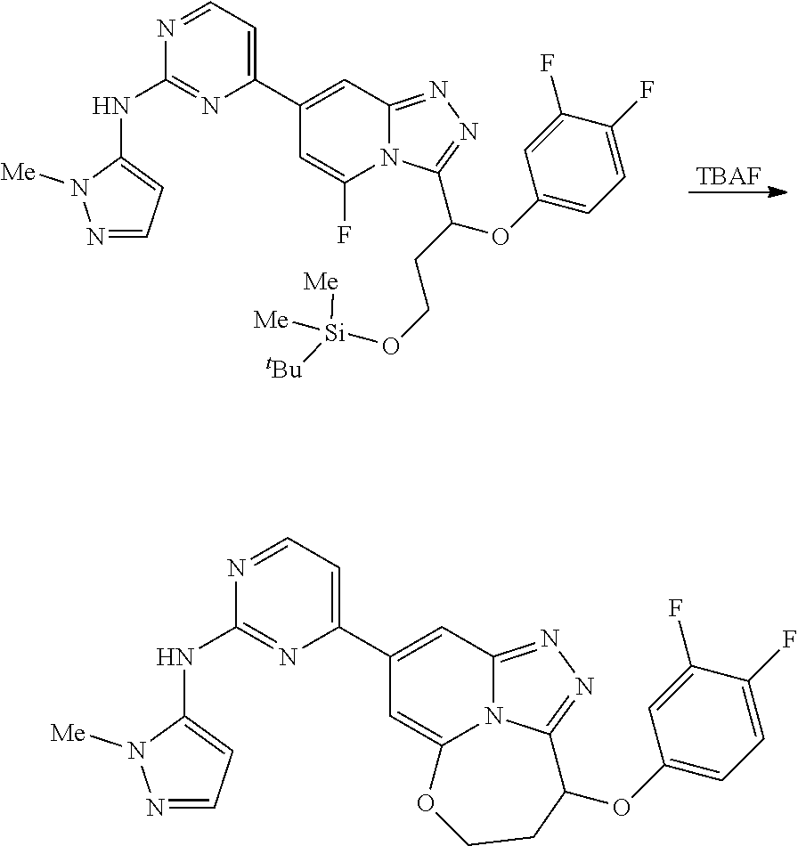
[TBAF].C1(C2=CC3=NN=C(C(CCO[Si]([Me])([tBu])[Me])OC4=CC=C(F)C(F)=C4)N3C(F)=C2)=CC=NC(NC2=CC=NN2[Me])=N1.C1(C2=CC3=NN=C4N3C(=C2)OCCC4OC2=CC=C(F)C(F)=C2)=CC=NC(NC2=CC=NN2[Me])=N1
